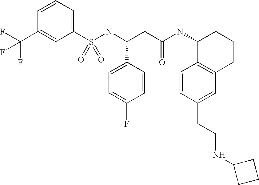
C1=CC=C(S(NC(CC(NC2C3=C(CCC2)C=C(CCNC2CCC2)C=C3)=O)C2=CC=C(F)C=C2)(=O)=O)C=C1C(F)(F)F
